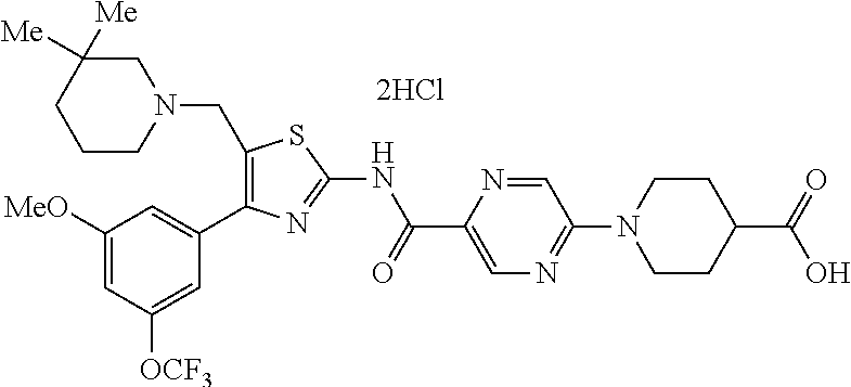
C1([MeO])=CC([OCF3])=CC(C2=C(CN3CC([Me])([Me])CCC3)SC(NC(C3=CN=C(N4CCC(C(=O)O)CC4)C=N3)=O)=N2)=C1.[2HCl]
